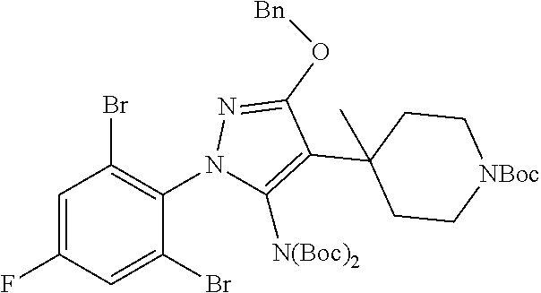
C1=C(F)C=C(Br)C(N2C([N(Boc)2])=C(C3(C)CC[NBoc]CC3)C(O[Bn])=N2)=C1Br
